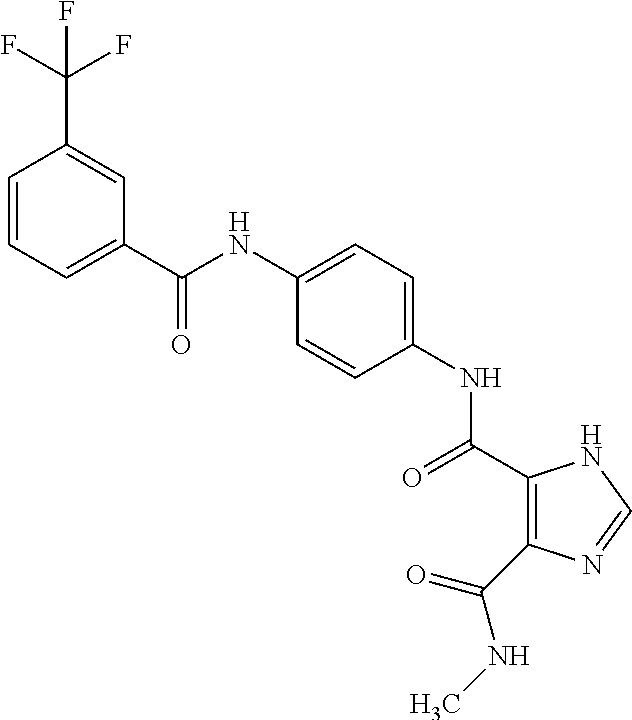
C1(C(NC2=CC=C(NC(=O)C3=C(C(NC)=O)N=CN3)C=C2)=O)=CC=CC(C(F)(F)F)=C1
